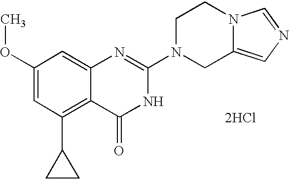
[2HCl].C1(OC)=CC(C2CC2)=C2C(=C1)N=C(N1CC3=CN=CN3CC1)NC2=O
